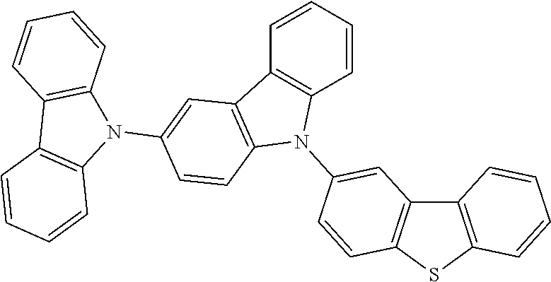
C12=C(SC3=C1C=C(N1C4=C(C5=C1C=CC(N1C6=C(C7=C1C=CC=C7)C=CC=C6)=C5)C=CC=C4)C=C3)C=CC=C2
